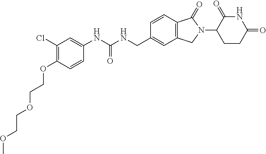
N(C(NCC1=CC2=C(C=C1)C(=O)N(C1CCC(=O)NC1=O)C2)=O)C1=CC(Cl)=C(OCCOCCOC)C=C1
